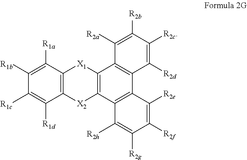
C12=C(C3=C(C4=C1C([R2a])=C([R2b])C([R2c])=C4[R2d])C([R2e])=C([R2f])C([R2g])=C3[R2h])[X2]C1=C([X1]2)C([R1a])=C([R1b])C([R1c])=C1[R1d]
